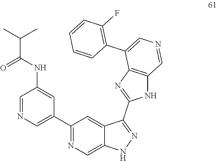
C1=NC=C(C2=NC=C3C(=C2)C(C2=NC4=C(N2)C=NC=C4C2=C(F)C=CC=C2)=NN3)C=C1NC(C(C)C)=O
